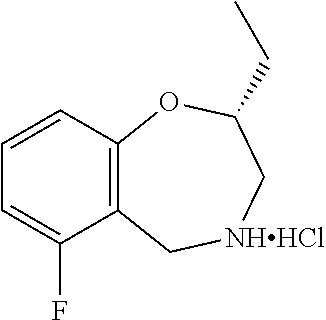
C12=C(C=CC=C1F)OC(CC)C[NHHCl]C2
